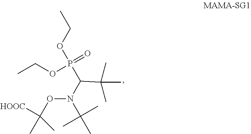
CCOP(=O)(OCC)C(N(OC([HOOC])(C)C)C(C)(C)C)C(C)(C)C
